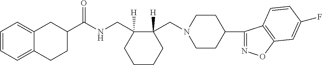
C1=C2C(=CC=C1)CCC(C(NCC1([H])C(CN3CCC(C4=NOC5=C4C=CC(F)=C5)CC3)([H])CCCC1)=O)C2
